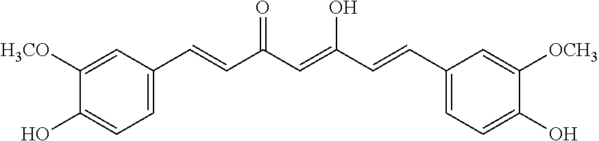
C1=C(C=CC(C=C(C=CC2=CC=C(O)C([OCH3])=C2)O)=O)C=C([H3CO])C(O)=C1
